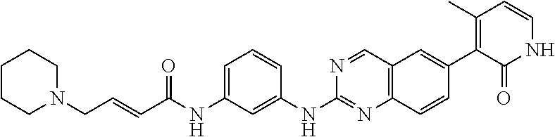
C1=C(NC(C=CCN2CCCCC2)=O)C=C(NC2=NC3=C(C=N2)C=C(C2=C(C)C=CNC2=O)C=C3)C=C1
